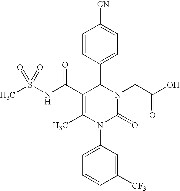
N(S(C)(=O)=O)C(C1=C(C)N(C2=CC=CC([CF3])=C2)C(=O)N(CC(O)=O)C1C1=CC=C([CN])C=C1)=O
